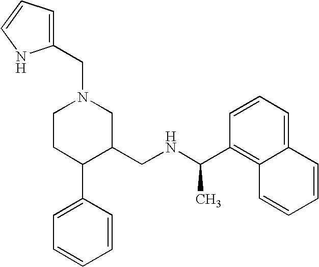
C1CC(C2=CC=CC=C2)C(CNC(C2=C3C(=CC=C2)C=CC=C3)C)CN1CC1=CC=CN1
